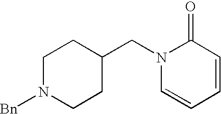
C1N([Bn])CCC(CN2C=CC=CC2=O)C1
